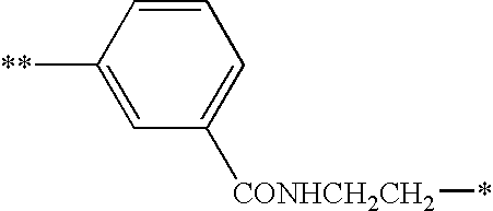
C1=CC([**])=CC([CONHCH2CH2]*)=C1
